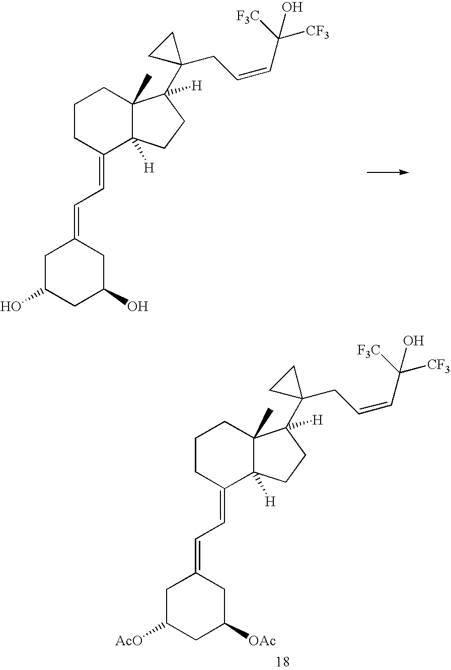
C1CC(=CC=C2CC(O)CC(O)C2)C2([H])C(C)(C1)C(C1(CC=CC([F3C])(O)[CF3])CC1)([H])CC2.C1CC(=CC=C2CC([AcO])CC([OAc])C2)C2([H])C(C)(C1)C(C1(CC=CC([F3C])(O)[CF3])CC1)([H])CC2
